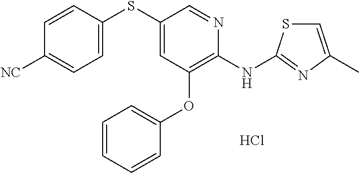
C1(SC2=CC(OC3=CC=CC=C3)=C(NC3=NC(C)=CS3)N=C2)=CC=C([CN])C=C1.Cl
